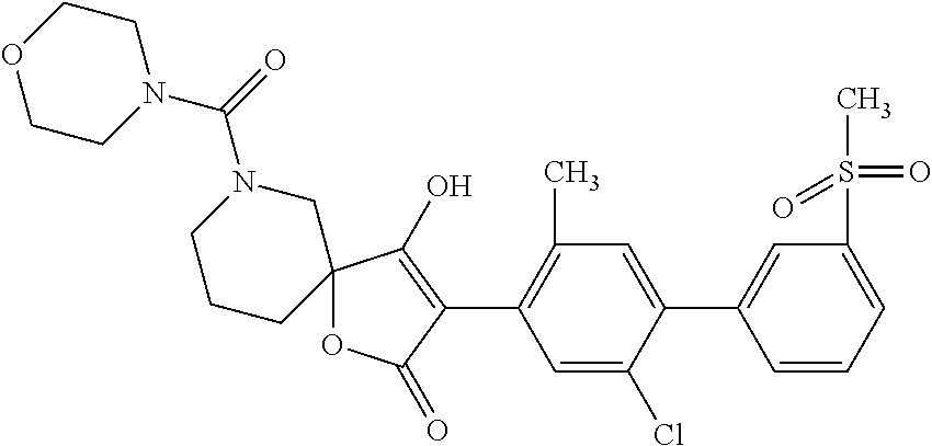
C12(OC(=O)C(C3=C(C)C=C(C4=CC(S(=O)(=O)C)=CC=C4)C(Cl)=C3)=C1O)CN(C(N1CCOCC1)=O)CCC2
